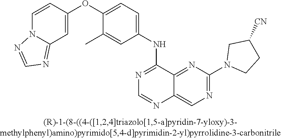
C1=CC(OC2=CC=C(NC3=NC=NC4=CN=C(N5CCC([CN])C5)N=C34)C=C2C)=CC2=NC=NN12
